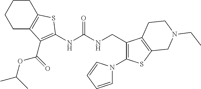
C1CCCC2=C1SC(NC(NCC1=C(N3C=CC=C3)SC3=C1CCN(CC)C3)=O)=C2C(OC(C)C)=O
